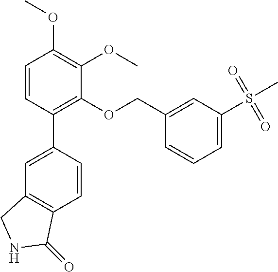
C1=CC(C2=CC3=C(C=C2)C(=O)NC3)=C(OCC2=CC(S(=O)(=O)C)=CC=C2)C(OC)=C1OC
